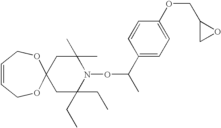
C1C(CC)(CC)N(OC(C)C2=CC=C(OCC3CO3)C=C2)C(C)(C)CC12OCC=CCO2
